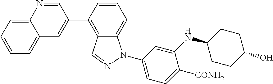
C12=CC=CC=C1C=C(C1=C3C(=CC=C1)N(C1=CC=C([CONH2])C(NC4CCC(O)CC4)=C1)N=C3)C=N2
